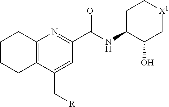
C12=C(N=C(C(NC3C(O)C[X1]CC3)=O)C=C1C[R])CCCC2
